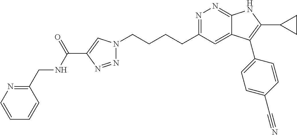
N1=C(CCCCN2N=NC(C(NCC3=NC=CC=C3)=O)=C2)C=C2C(=N1)NC(C1CC1)=C2C1=CC=C(C#N)C=C1
